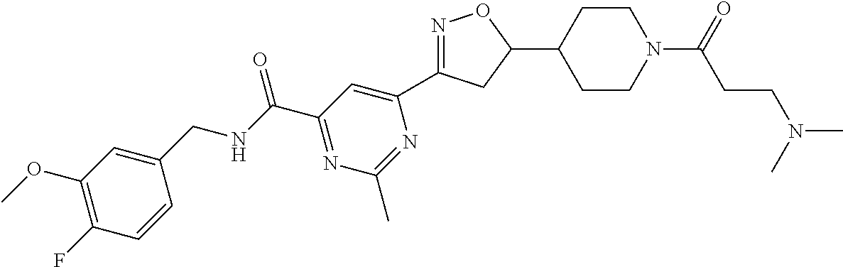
N1=C(C2=CC(C(NCC3=CC(OC)=C(F)C=C3)=O)=NC(C)=N2)CC(C2CCN(C(=O)CCN(C)C)CC2)O1
